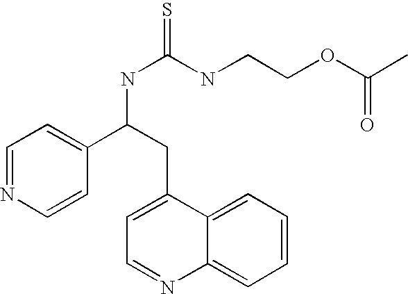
C1=NC=CC(C(NC(=S)NCCOC(C)=O)CC2=CC=NC3=CC=CC=C23)=C1
